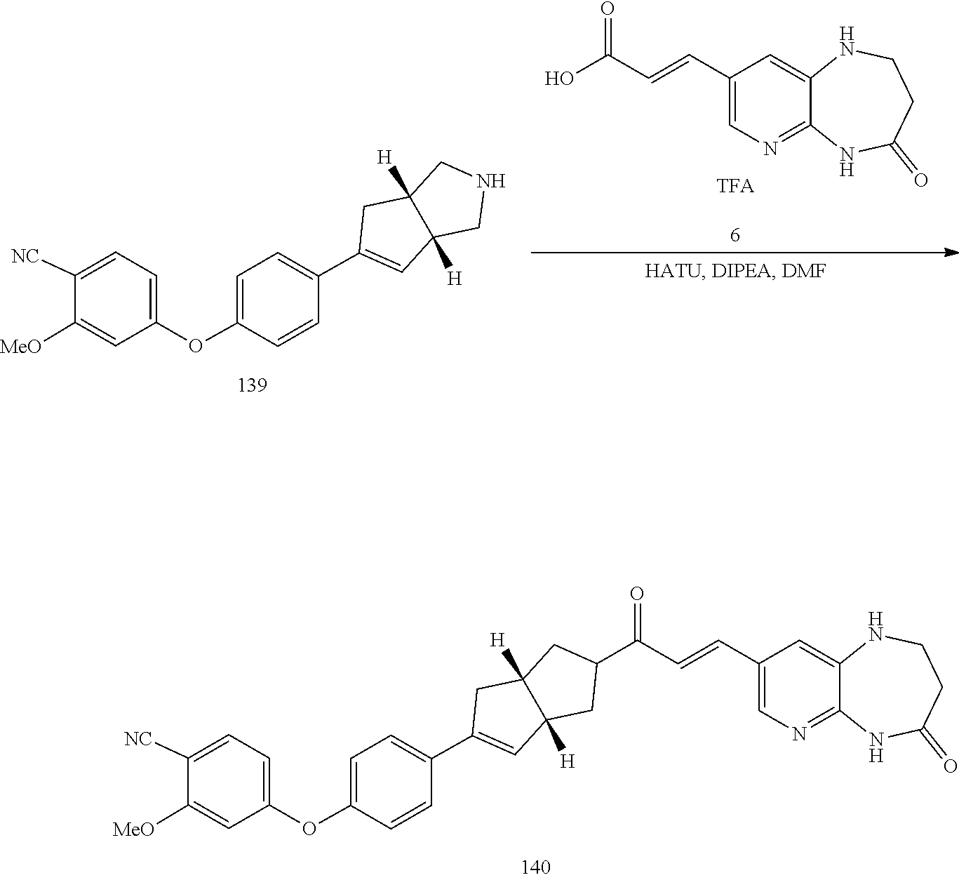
C1([MeO])=CC(OC2=CC=C(C3=CC4([H])C([H])(C3)CNC4)C=C2)=CC=C1[NC].C1(C=CC(O)=O)=CN=C2C(=C1)NCCC(=O)N2.C1([MeO])=CC(OC2=CC=C(C3=CC4([H])C([H])(C3)CC(C(C=CC3=CN=C5C(=C3)NCCC(=O)N5)=O)C4)C=C2)=CC=C1[NC]
